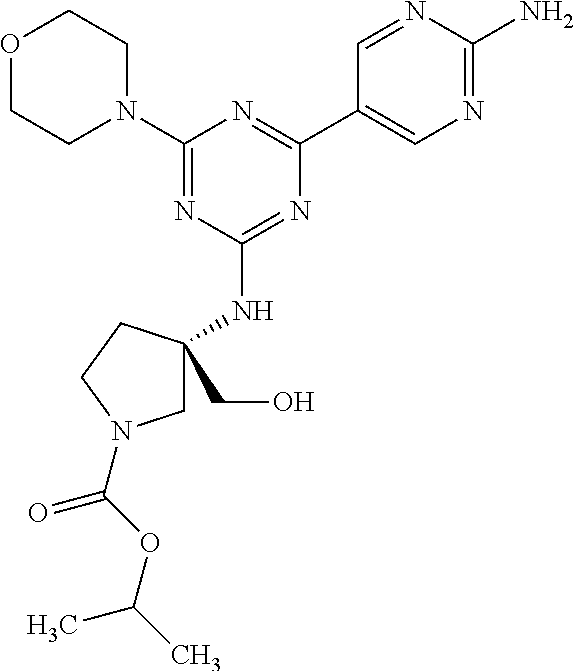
O1CCN(C2=NC(NC3(CO)CN(C(OC(C)C)=O)CC3)=NC(C3=CN=C(N)N=C3)=N2)CC1
